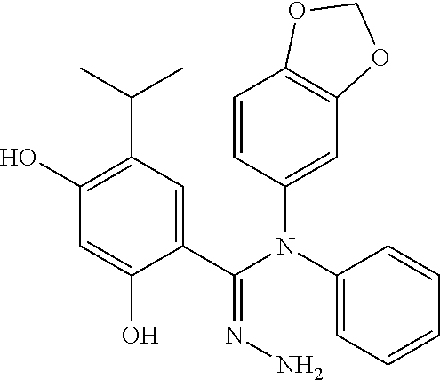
C1(O)=C(C(C)C)C=C(C(N(C2=CC3=C(C=C2)OCO3)C2=CC=CC=C2)=NN)C(O)=C1
